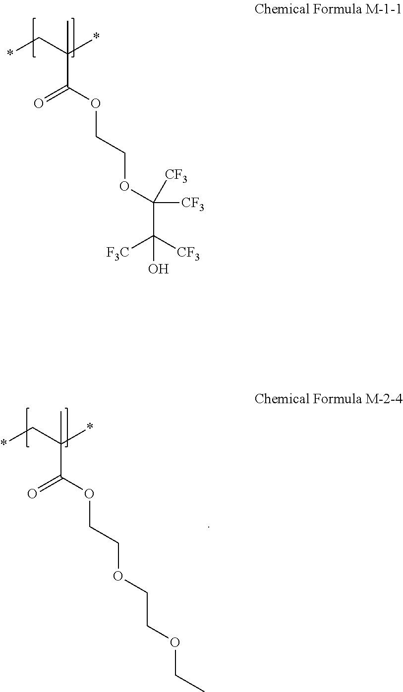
*CC(*)(C(OCCOC(C([CF3])([F3C])O)([CF3])[CF3])=O)C.*CC(*)(C(OCCOCCOCC)=O)C
